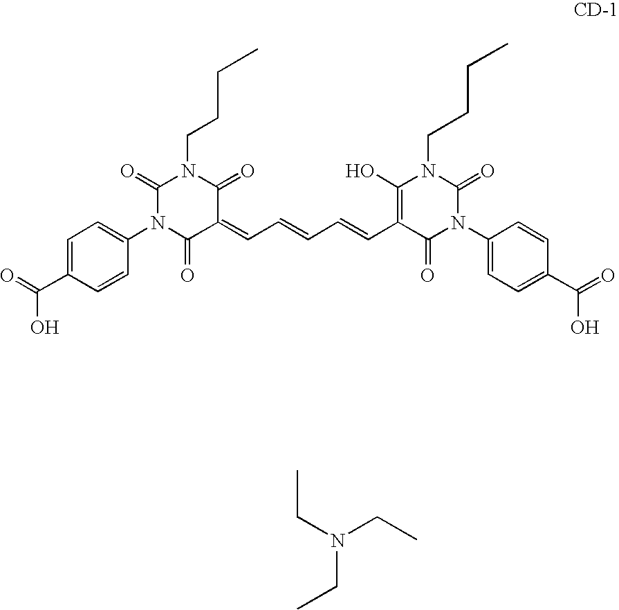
C1=C(C(=O)O)C=CC(N2C(=O)C(=CC=CC=CC3=C(O)N(CCCC)C(=O)N(C4=CC=C(C(=O)O)C=C4)C3=O)C(=O)N(CCCC)C2=O)=C1.CCN(CC)CC
